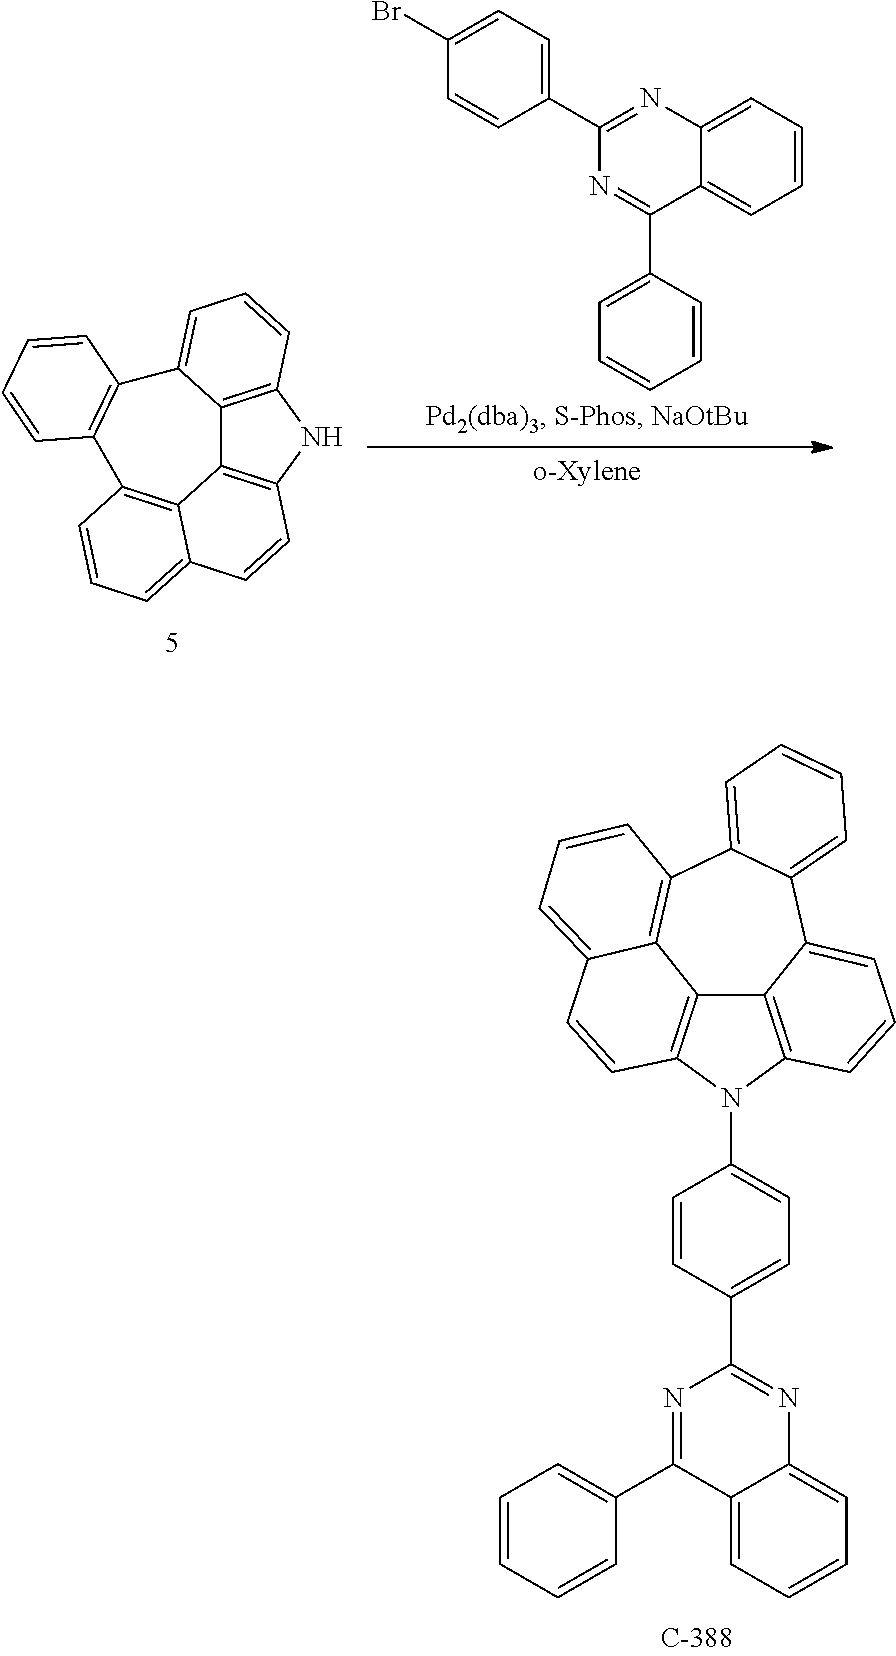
C1=CC(C2=NC3=CC=CC=C3C(C3=CC=CC=C3)=N2)=CC=C1N1C2=C3C4=C1C=CC1=CC=CC(=C41)C1=CC=CC=C1C3=CC=C2.C1=CC=C2C(=C1)C(C1=CC=CC=C1)=NC(C1=CC=C(Br)C=C1)=N2.C12=C3NC4=C1C1=C(C=CC=C1C=C4)C1=C(C2=CC=C3)C=CC=C1
